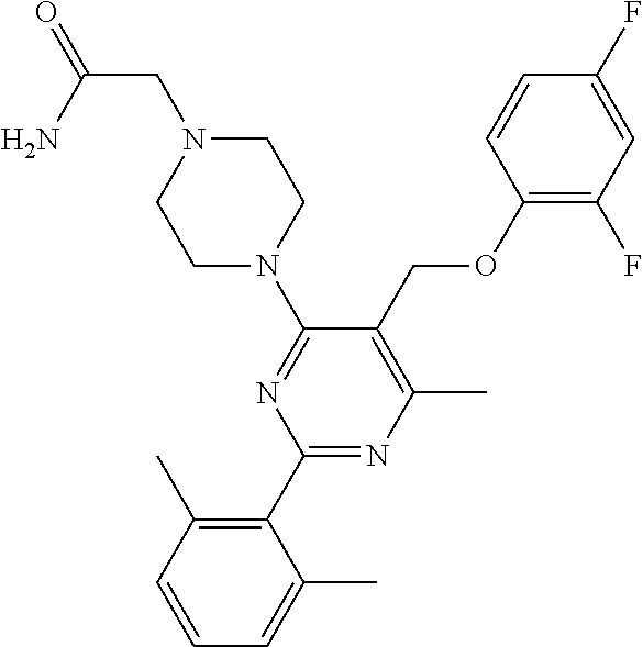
C1(OCC2=C(C)N=C(C3=C(C)C=CC=C3C)N=C2N2CCN(CC(=O)N)CC2)=C(F)C=C(F)C=C1
